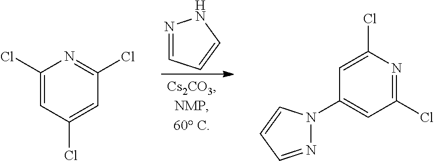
N1=CC=CN1.C1(Cl)=CC(Cl)=CC(Cl)=N1.C1(N2N=CC=C2)=CC(Cl)=NC(Cl)=C1
